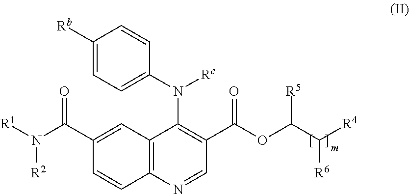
[R1]N(C(C1=CC2=C(C=C1)N=CC(C(OC(C([R4])[R6])[R5])=O)=C2N(C1=CC=C([Rb])C=C1)[Rc])=O)[R2]
